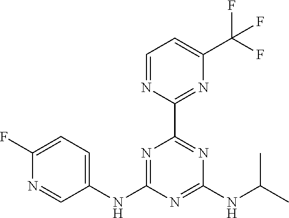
C1(F)=CC=C(NC2=NC(C3=NC(C(F)(F)F)=CC=N3)=NC(NC(C)C)=N2)C=N1
